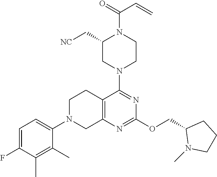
C12=C(N=C(OCC3N(C)CCC3)N=C1N1CCN(C(=O)C=C)C(C[NC])C1)CN(C1=CC=C(F)C(C)=C1C)CC2
